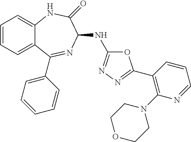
C1=CC=C2C(=C1)NC(=O)C(NC1=NN=C(C3=C(N4CCOCC4)N=CC=C3)O1)N=C2C1=CC=CC=C1
